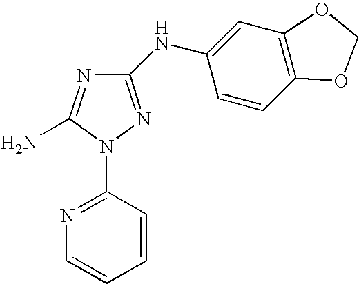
C1(NC2=CC3=C(C=C2)OCO3)=NN(C2=NC=CC=C2)C(N)=N1
